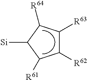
C1([R62])C([R63])C([R64])C([Si])C1[R61]
